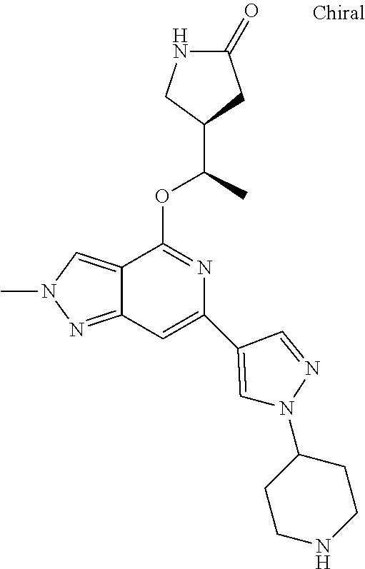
N1C(=O)CC(C(C)OC2=NC(C3=CN(C4CCNCC4)N=C3)=CC3=NN(C)C=C23)C1
